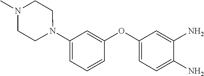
C1(N2CCN(C)CC2)=CC=CC(OC2=CC=C(N)C(N)=C2)=C1
